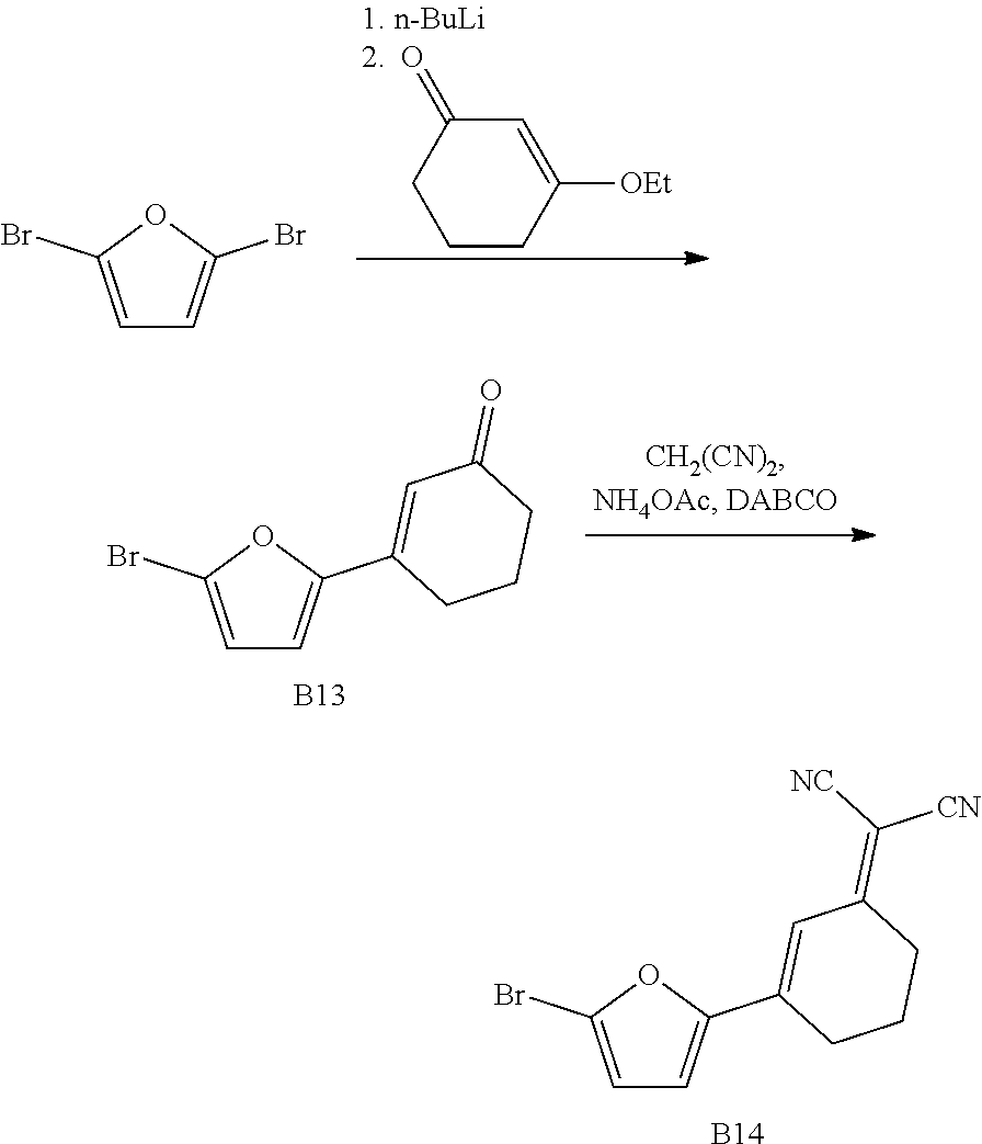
C1CC([OEt])=CC(=O)C1.C1=C(Br)OC(Br)=C1.C1=C(Br)OC(C2=CC(=O)CCC2)=C1.[B13].C1=C(Br)OC(C2=CC(=C([NC])[CN])CCC2)=C1.[B14]
